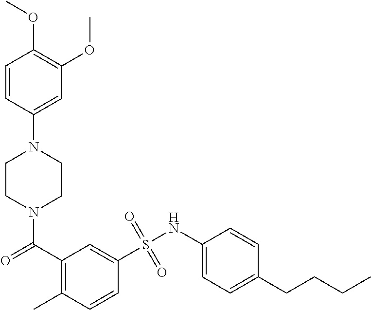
N1(C(=O)C2=C(C)C=CC(S(NC3=CC=C(CCCC)C=C3)(=O)=O)=C2)CCN(C2=CC(OC)=C(OC)C=C2)CC1
